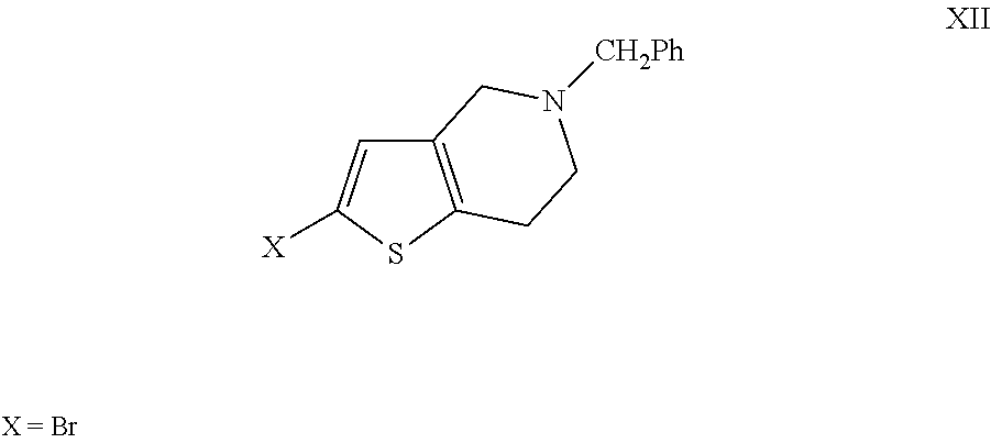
C12=C(SC([X])=C1)CCN([CH2Ph])C2
